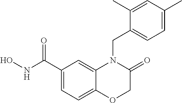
C1(C(NO)=O)=CC=C2C(=C1)N(CC1=CC=C(C)C=C1C)C(=O)CO2
